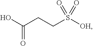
OC(CCS([OH])(=O)=O)=O
